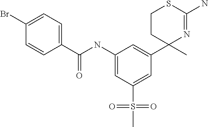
C1(NC(C2=CC=C(Br)C=C2)=O)=CC(S(C)(=O)=O)=CC(C2(C)N=C(N)SCC2)=C1
